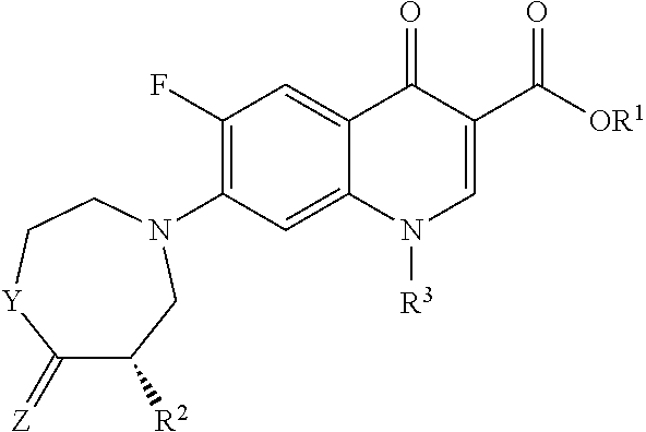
C1(F)=C(N2CC([R2])C(=[Z])[Y]CC2)C=C2C(=C1)C(=O)C(C([OR1])=O)=CN2[R3]
